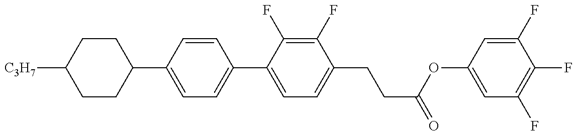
C1(C2=CC=C(C3=CC=C(CCC(OC4=CC(F)=C(F)C(F)=C4)=O)C(F)=C3F)C=C2)CCC([C3H7])CC1
